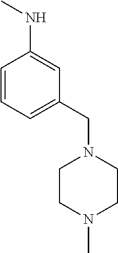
C1=CC=C(CN2CCN(C)CC2)C=C1NC
